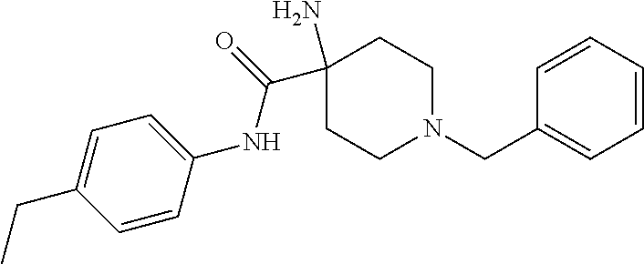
C1(N)(C(=O)NC2=CC=C(CC)C=C2)CCN(CC2=CC=CC=C2)CC1
